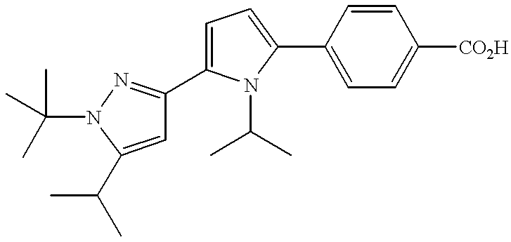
C1=CC(C2=CC=C(C3=NN(C(C)(C)C)C(C(C)C)=C3)N2C(C)C)=CC=C1[CO2H]
